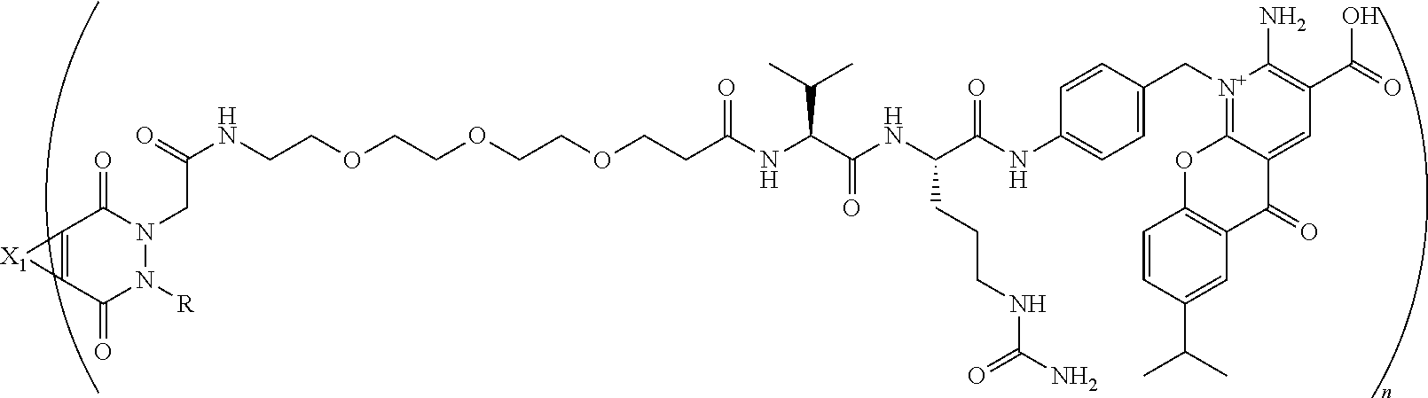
C(COCCOCCOCCC(NC(C(NC(C(NC1=CC=C(C[N+]2=C3OC4=C(C(=O)C3=CC(C(=O)O)=C2N)C=C(C(C)C)C=C4)C=C1)=O)CCCNC(N)=O)=O)C(C)C)=O)NC(=O)CN1N([R])C(=O)C2=C(C1=O)[X1]2
